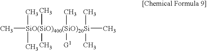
C[SiO(SiO)400(SiO)20Si](C)(C)(C)(C)(C)([G1])(C)(C)C
